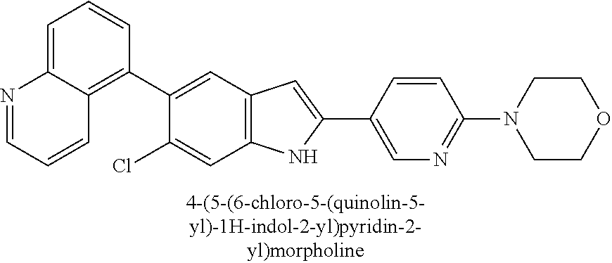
C1=C2C(=C(C3=CC4=C(C=C3Cl)NC(C3=CN=C(N5CCOCC5)C=C3)=C4)C=C1)C=CC=N2
